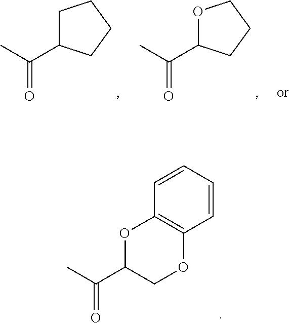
CC(C1OCCC1)=O.CC(C1CCCC1)=O.O1C(C(C)=O)COC2=C1C=CC=C2
